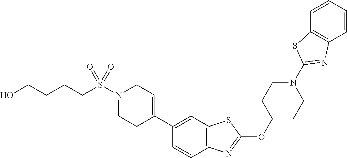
N1(S(=O)(=O)CCCCO)CCC(C2=CC3=C(C=C2)N=C(OC2CCN(C4=NC5=C(C=CC=C5)S4)CC2)S3)=CC1
